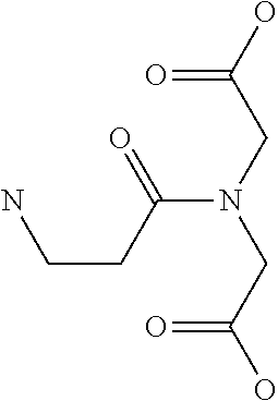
NCCC(N(CC(O)=O)CC(O)=O)=O
